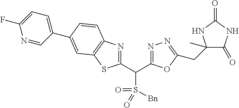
C1(C(C2=NN=C(CC3(C)C(=O)NC(=O)N3)O2)S(=O)(=O)[Bn])=NC2=C(S1)C=C(C1=CC=C(F)N=C1)C=C2
